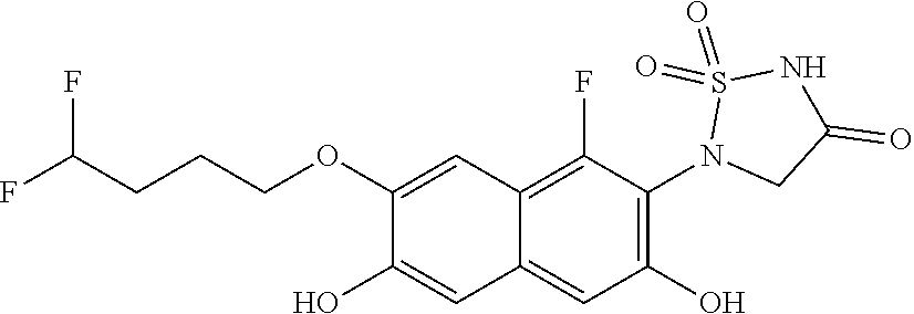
C1(OCCCC(F)F)=CC2=C(F)C(N3CC(=O)NS3(=O)=O)=C(O)C=C2C=C1O
